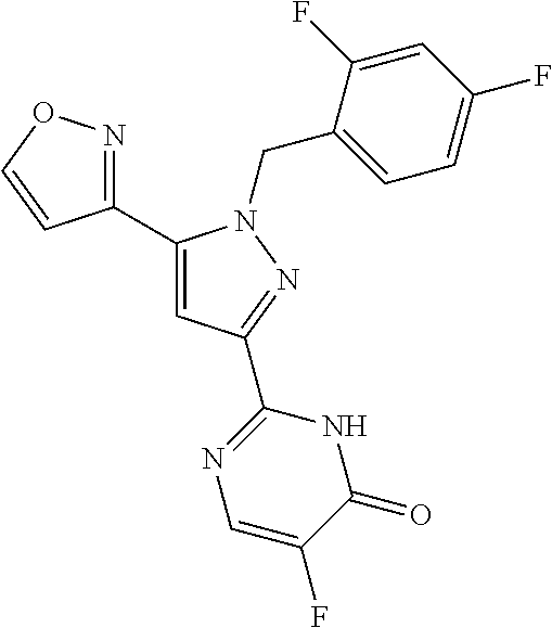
C1(C2=CC(C3=NC=C(F)C(=O)N3)=NN2CC2=CC=C(F)C=C2F)=NOC=C1
